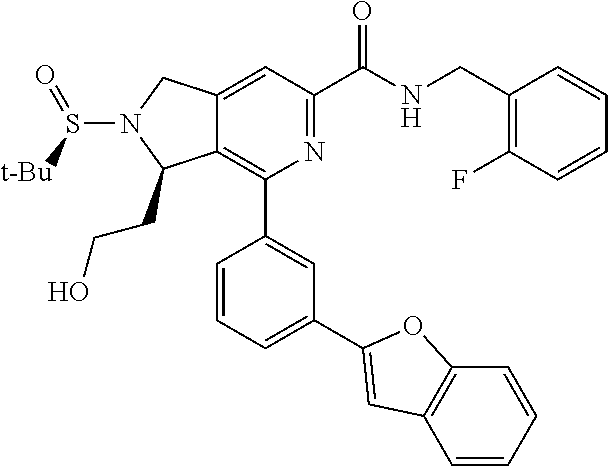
C12=CC(C(NCC3=C(F)C=CC=C3)=O)=NC(C3=CC(C4=CC5=C(C=CC=C5)O4)=CC=C3)=C1C(CCO)N(S([t-Bu])=O)C2
